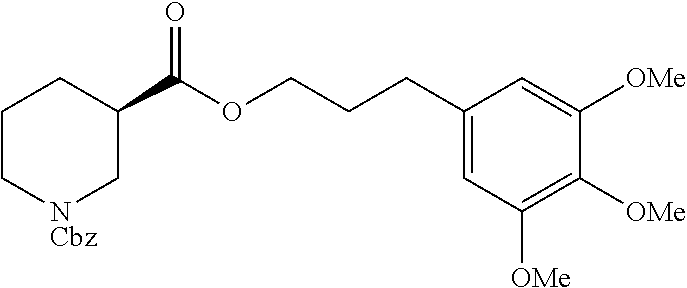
C1(CCCOC(C2CCC[NCbz]C2)=O)=CC([OMe])=C([OMe])C([OMe])=C1
